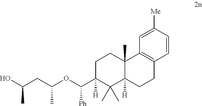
C1C(C(OC(CC(C)O)C)[Ph])([H])C(C)(C)C2([H])C(C)(C1)C1=C(CC2)C=CC([Me])=C1
